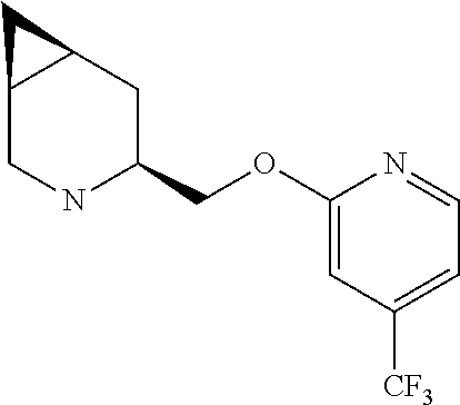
C12CNC(COC3=CC([CF3])=CC=N3)CC1C2
